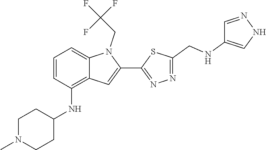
N1=C(C2=CC3=C(NC4CCN(C)CC4)C=CC=C3N2CC(F)(F)F)SC(CNC2=CNN=C2)=N1
